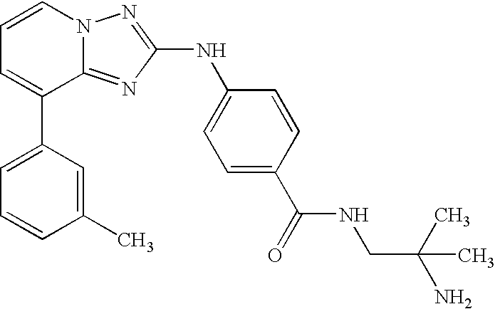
C1=C(C2=CC=CN3C2=NC(NC2=CC=C(C(=O)NCC(N)(C)C)C=C2)=N3)C=C(C)C=C1
